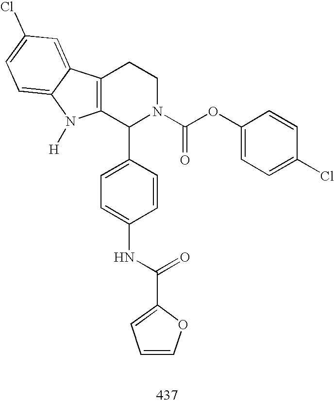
C12=C(C(C3=CC=C(NC(C4=CC=CO4)=O)C=C3)N(C(OC3=CC=C(Cl)C=C3)=O)CC1)N([H])C1=CC=C(Cl)C=C21
